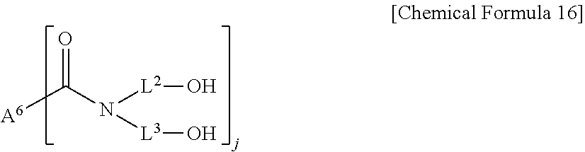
O=C(N([L2]O)[L3]O)[A6]
